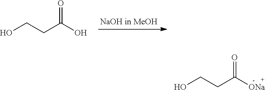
OCCC(O)=O.OCCC([ONa])=O
